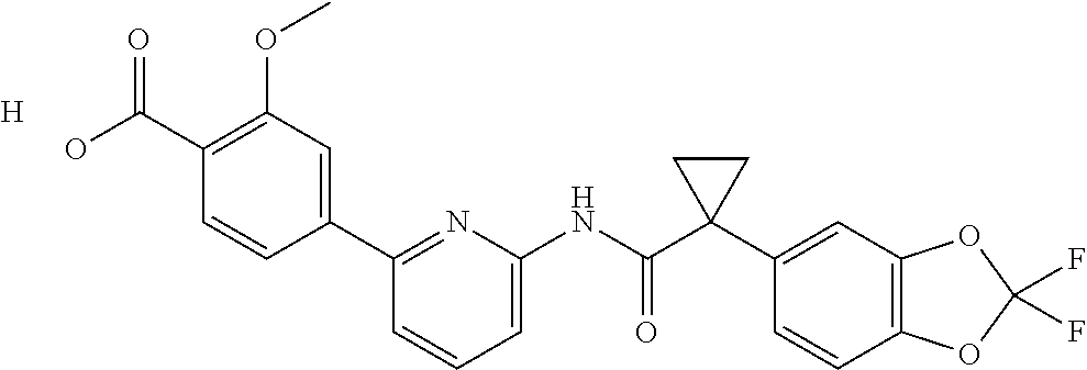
C1(C2=CC(OC)=C(C(O)=O)C=C2)=NC(NC(C2(C3=CC4=C(C=C3)OC(F)(F)O4)CC2)=O)=CC=C1.[H]
